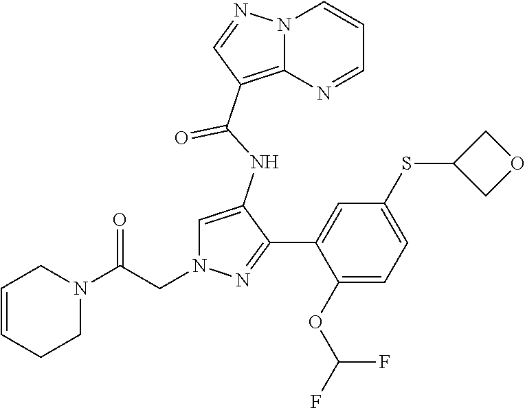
C1=C(NC(=O)C2=C3N(C=CC=N3)N=C2)C(C2=CC(SC3COC3)=CC=C2OC(F)F)=NN1CC(N1CC=CCC1)=O
